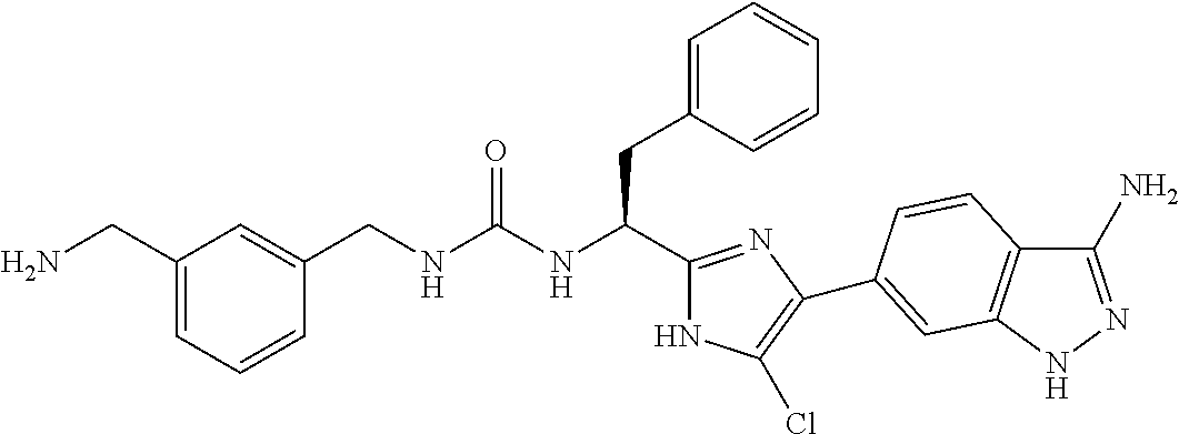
C(NC(CC1=CC=CC=C1)C1=NC(C2=CC3=C(C(N)=NN3)C=C2)=C(Cl)N1)(=O)NCC1=CC(CN)=CC=C1
